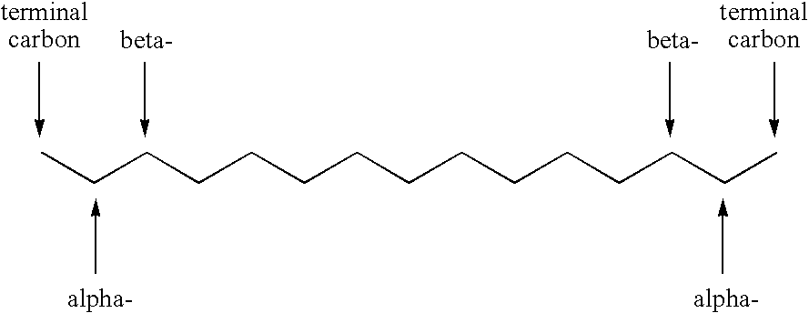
C(CCCCCCCCCCCCC)C
